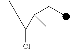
C1(CC)(C)C(C)(C)C1Cl
